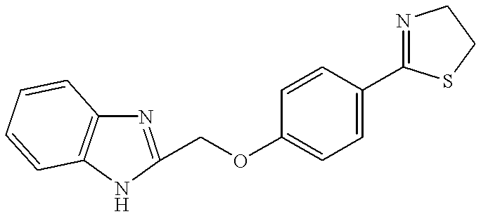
N1C(COC2=CC=C(C3=NCCS3)C=C2)=NC2=C1C=CC=C2
